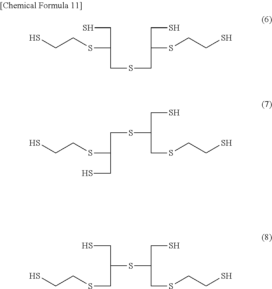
SCC(SCCS)CSCC(SCCS)CS.C(C(SCCS)CS)SC(CS)CSCCS.C(S)C(CSCCS)SC(CS)CSCCS
